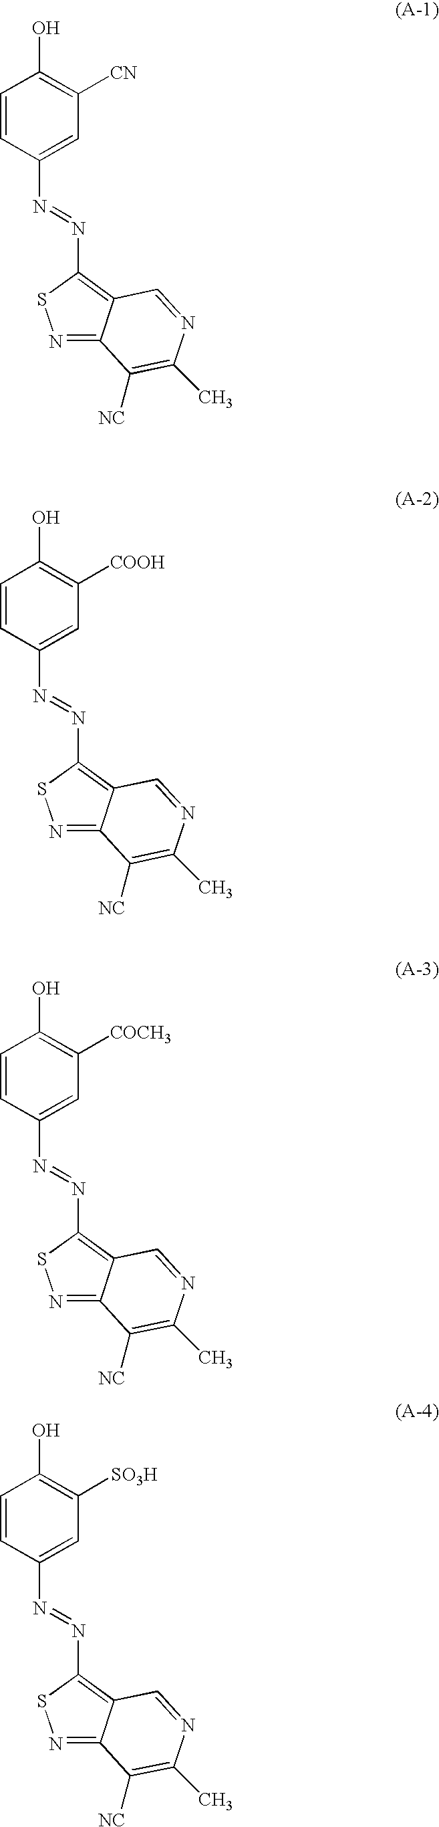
C1=CC(O)=C([CN])C=C1N=NC1=C2C(=NS1)C([NC])=C(C)N=C2.C1=CC(O)=C([COOH])C=C1N=NC1=C2C(=NS1)C([NC])=C(C)N=C2.C1=CC(O)=C([COCH3])C=C1N=NC1=C2C(=NS1)C([NC])=C(C)N=C2.C1=CC(O)=C([SO3H])C=C1N=NC1=C2C(=NS1)C([NC])=C(C)N=C2
